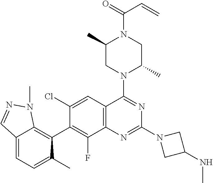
C12=C(C=C(Cl)C(C3=C4C(=CC=C3C)C=NN4C)=C1F)C(N1C(C)CN(C(=O)C=C)C(C)C1)=NC(N1CC(NC)C1)=N2
